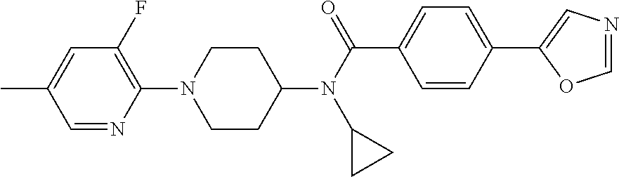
C1CC(N(C(C2=CC=C(C3=CN=CO3)C=C2)=O)C2CC2)CCN1C1=C(F)C=C(C)C=N1
